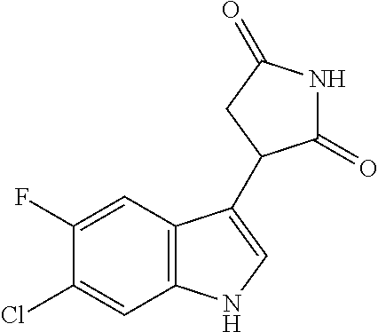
C12=C(C=C(F)C(Cl)=C1)C(C1C(=O)NC(=O)C1)=CN2
